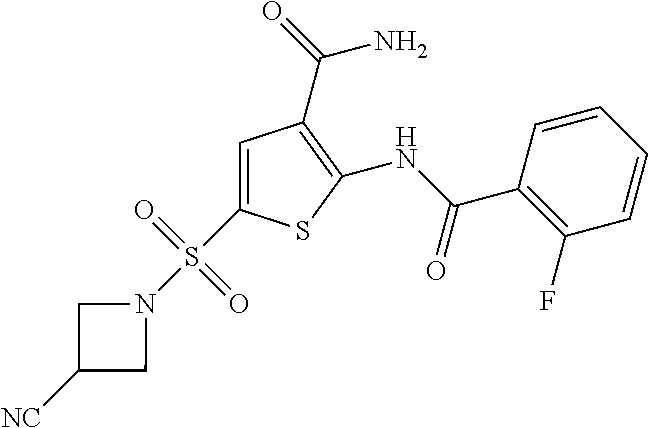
C1(NC(=O)C2=C(F)C=CC=C2)=C(C(=O)N)C=C(S(N2CC([NC])C2)(=O)=O)S1
